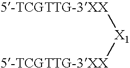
[5-TCGTTG-3XX][X1][5-TCGTTG-3XX]
